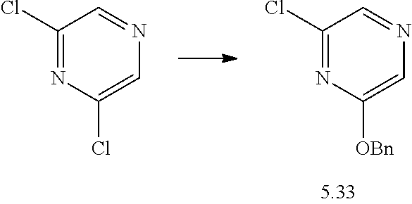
C1(Cl)=NC(Cl)=CN=C1.C1(Cl)=NC([OBn])=CN=C1
